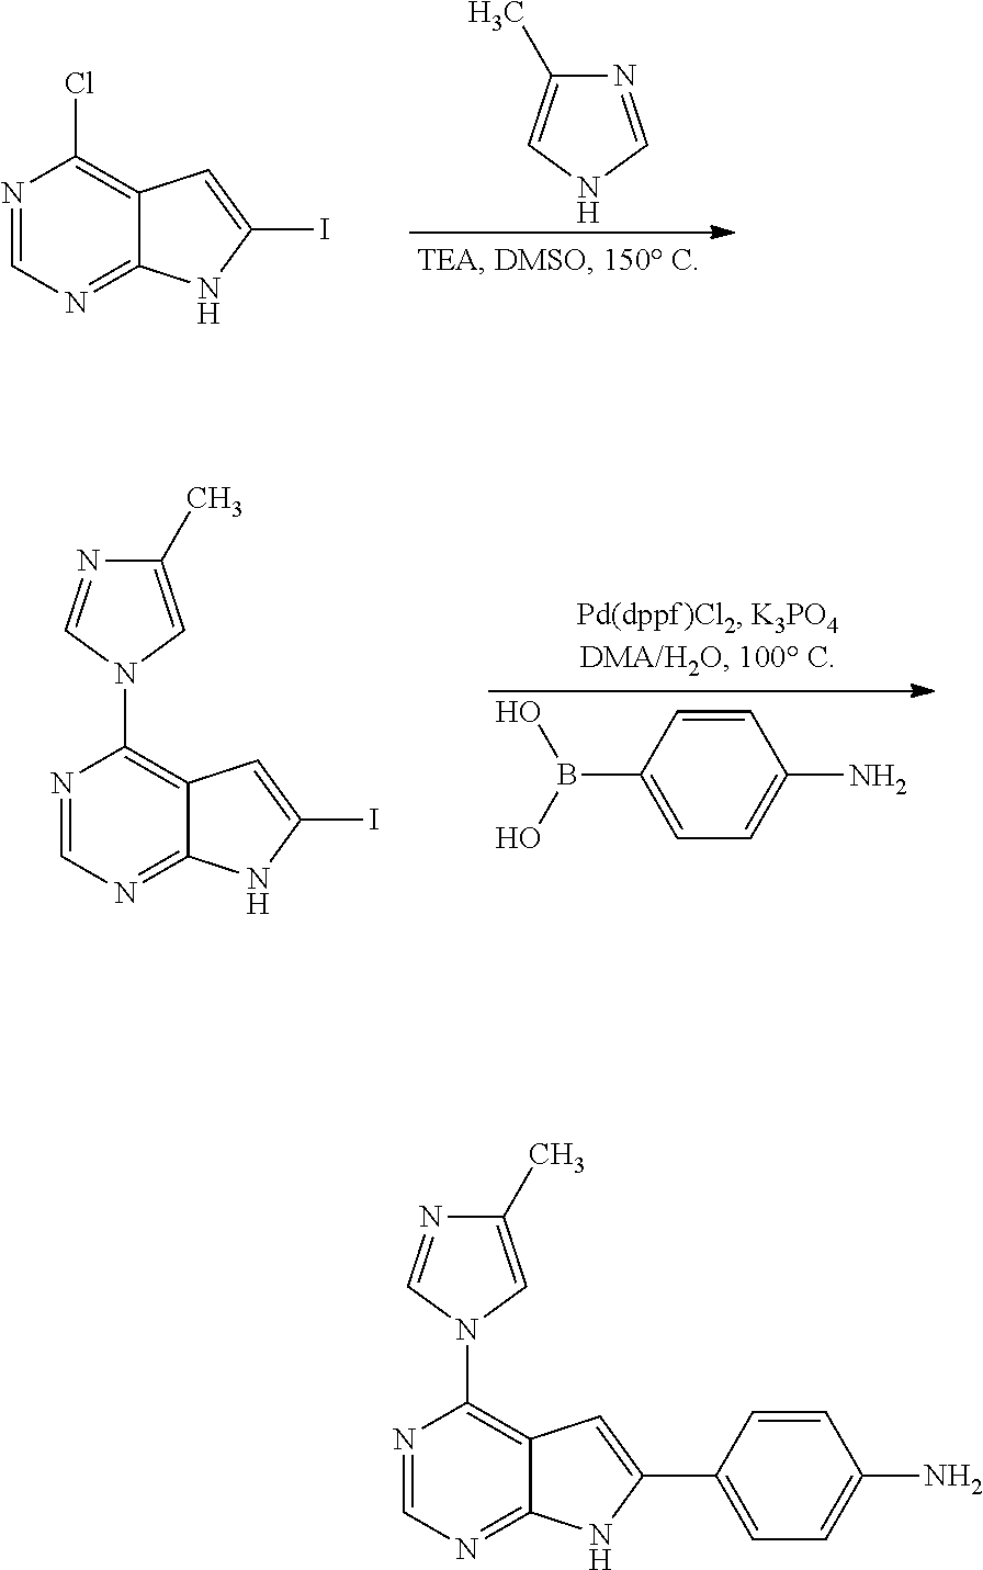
N1C=C(C)N=C1.ClC1=C2C(=NC=N1)NC(I)=C2.N1(C2=C3C(=NC=N2)NC(I)=C3)C=C(C)N=C1.OB(C1=CC=C(N)C=C1)O.N1(C2=C3C(=NC=N2)NC(C2=CC=C(N)C=C2)=C3)C=C(C)N=C1
